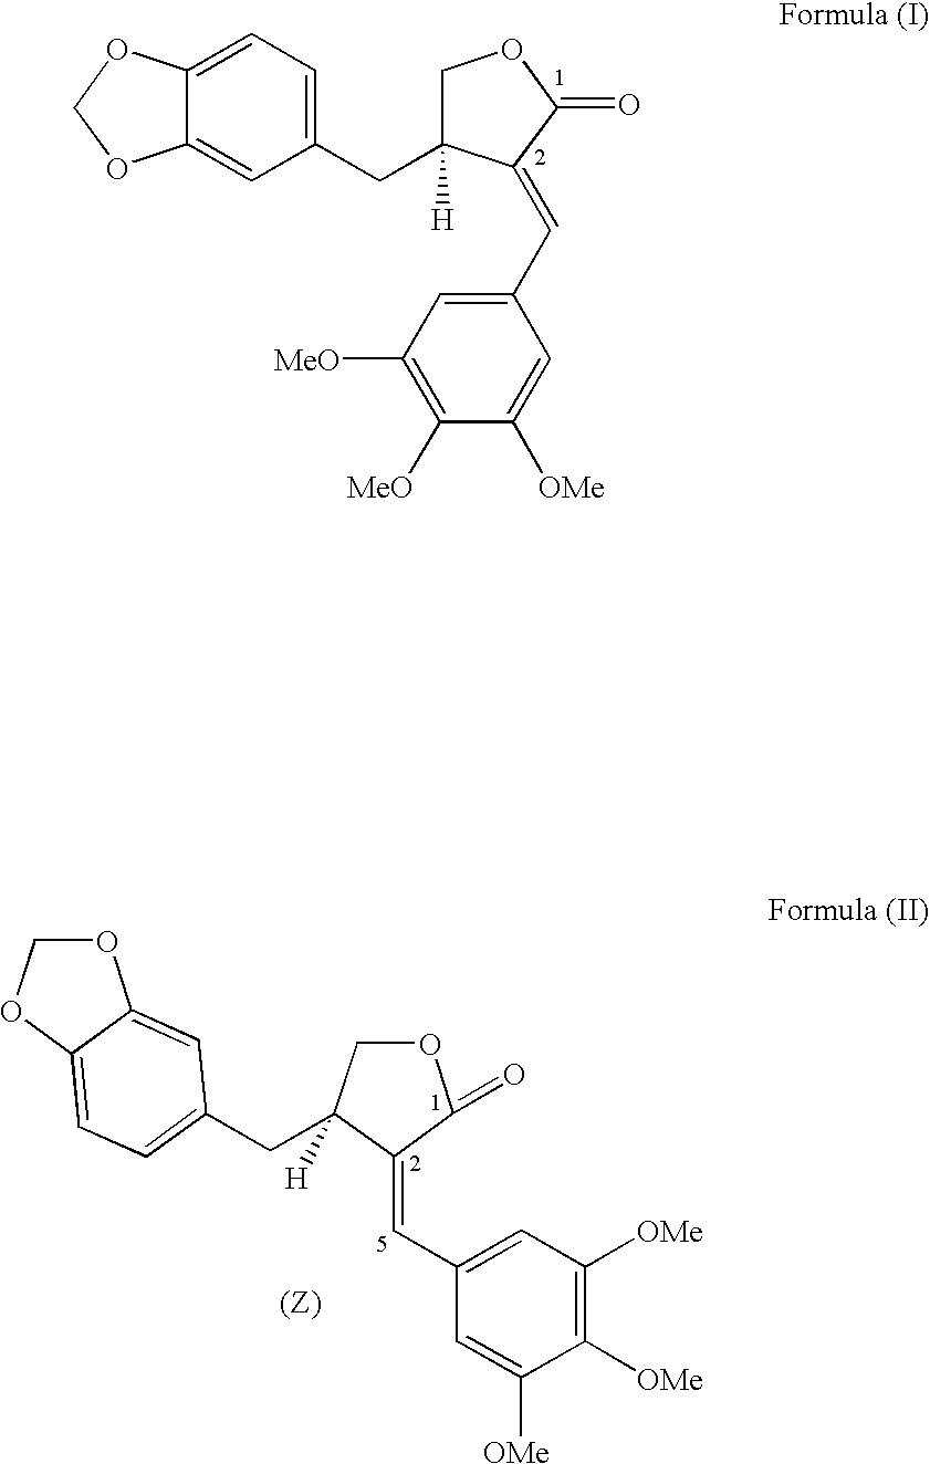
O1CC(CC2=CC=C3OCOC3=C2)([H])C(=CC2=CC([OMe])=C([OMe])C([OMe])=C2)C1=O.C1=C2C(=CC(CC3([H])COC(=O)C3=CC3=CC([MeO])=C([MeO])C([OMe])=C3)=C1)OCO2
